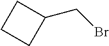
C1CC(CBr)C1
